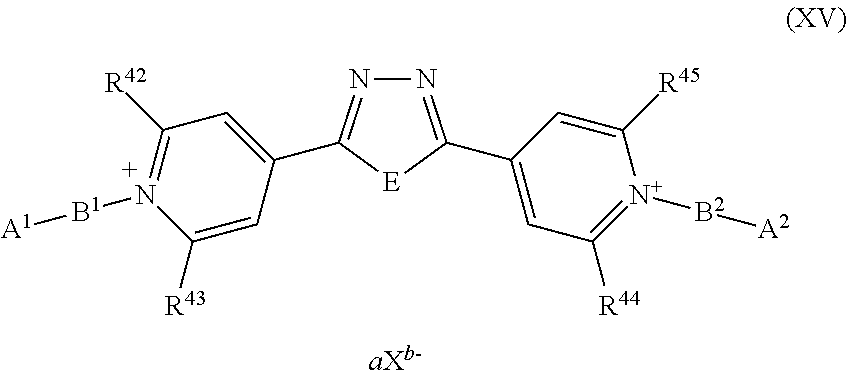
N1=C(C2=CC([R44])=[N+]([B2][A2])C([R45])=C2)[E]C(C2=CC([R42])=N([B1][A1])C([R43])=C2)=N1
